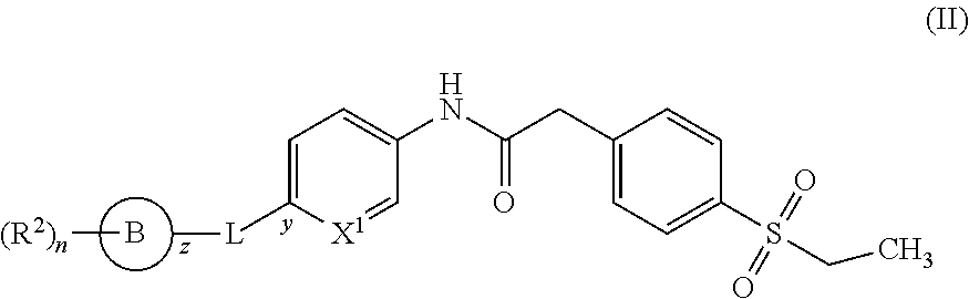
B[(R2)n].C1=C([L]C)[X1]=CC(NC(CC2=CC=C(S(CC)(=O)=O)C=C2)=O)=C1
